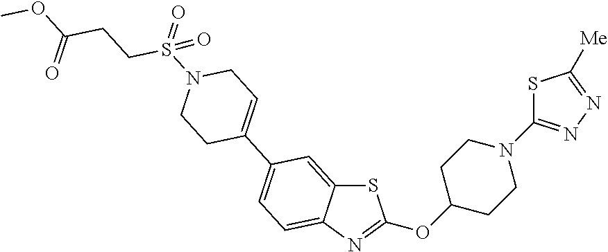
S1C2=CC(C3=CCN(S(=O)(CCC(OC)=O)=O)CC3)=CC=C2N=C1OC1CCN(C2=NN=C([Me])S2)CC1
